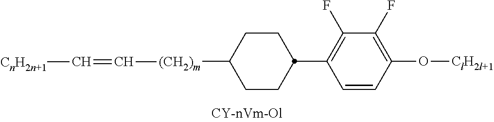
C1([(CH2)m]C=C[CnH2n+1])CCC(C2=C(F)C(F)=C(O[ClH2l+1])C=C2)CC1
